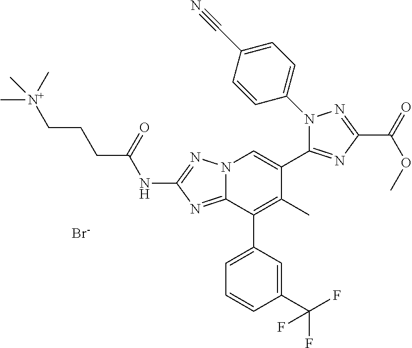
N(C1=NN2C(=N1)C(C1=CC=CC(C(F)(F)F)=C1)=C(C)C(C1=NC(C(=O)OC)=NN1C1=CC=C(C#N)C=C1)=C2)C(CCC[N+](C)(C)C)=O.[Br-]
